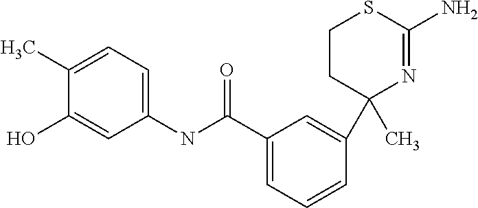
N(C1=CC=C(C)C(O)=C1)C(C1=CC=CC(C2(C)N=C(N)SCC2)=C1)=O
